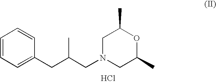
C1=CC=C(CC(CN2CC(C)OC(C)C2)C)C=C1.Cl
